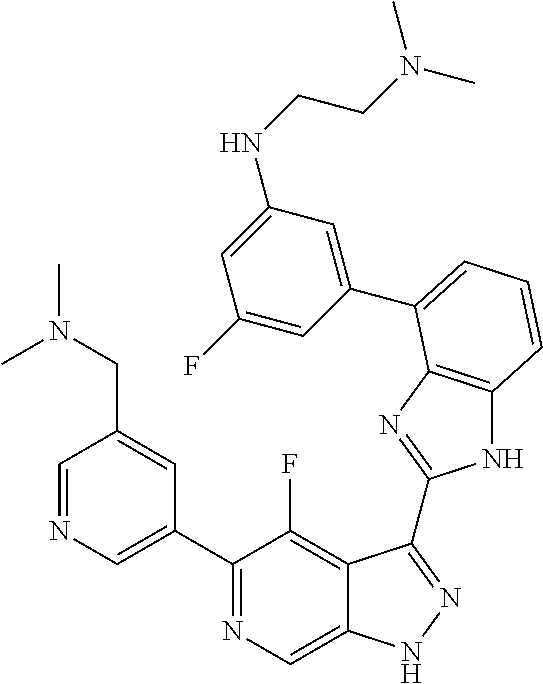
C1=NC=C(C2=NC=C3C(=C2F)C(C2=NC4=C(N2)C=CC=C4C2=CC(NCCN(C)C)=CC(F)=C2)=NN3)C=C1CN(C)C
